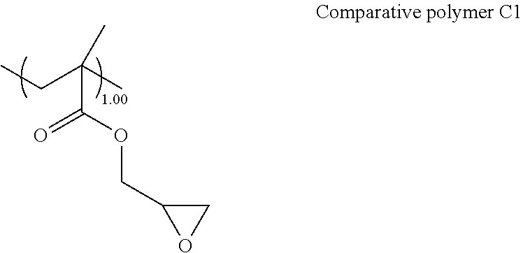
C1(COC(C(CC)(C)C)=O)OC1
